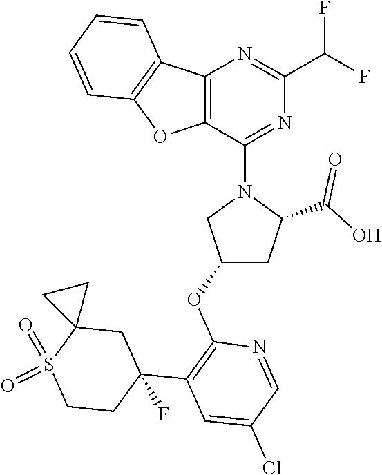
C12=C(C(N3CC(OC4=C(C5(F)CCS(=O)(=O)C6(C5)CC6)C=C(Cl)C=N4)CC3C(O)=O)=NC(C(F)F)=N1)OC1=C2C=CC=C1
